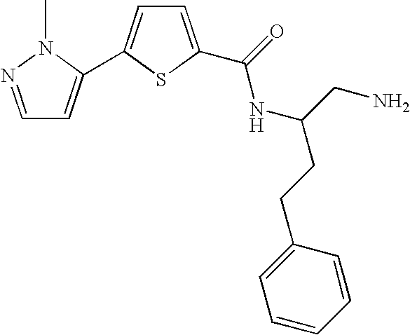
C1=NN(C)C(C2=CC=C(C(=O)NC(CN)CCC3=CC=CC=C3)S2)=C1
